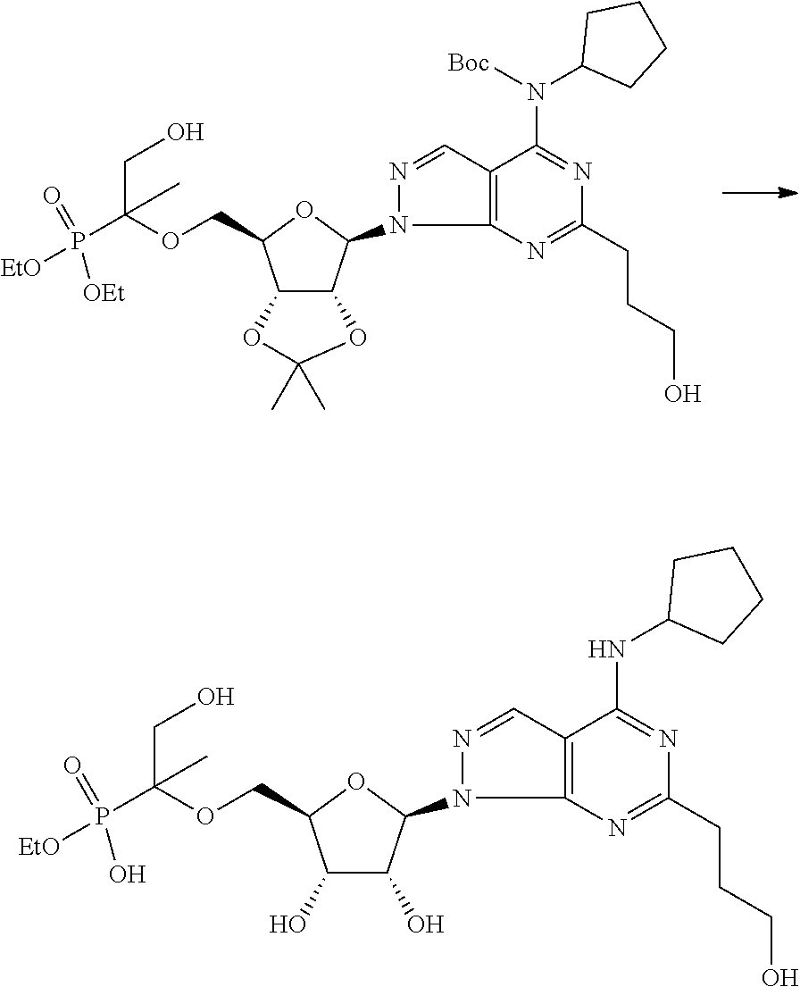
C12C(C(N3N=CC4=C3N=C(CCCO)N=C4N(C3CCCC3)[Boc])OC1COC(P([EtO])(=O)[OEt])(CO)C)OC(C)(C)O2.C1(O)C(O)C(N2N=CC3=C2N=C(CCCO)N=C3NC2CCCC2)OC1COC(P([EtO])(=O)O)(CO)C
